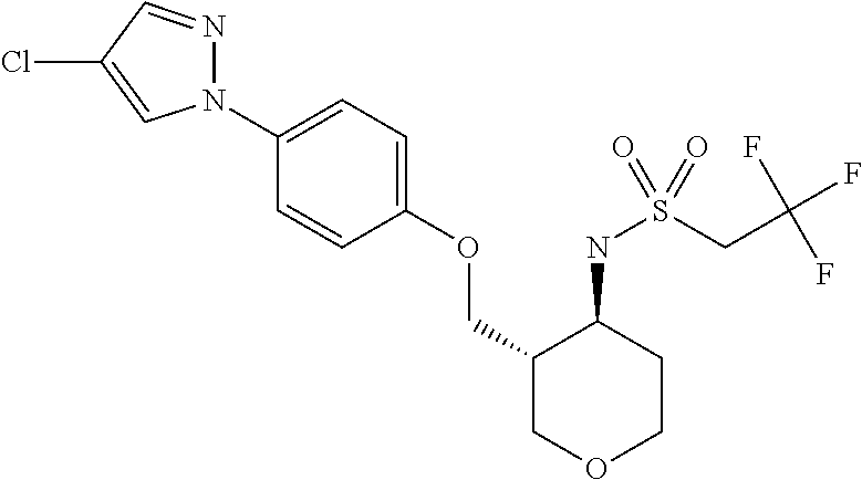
N1(C2=CC=C(OCC3COCCC3NS(CC(F)(F)F)(=O)=O)C=C2)N=CC(Cl)=C1
